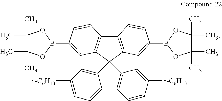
C1(C2(C3=CC=CC([n-C6H13])=C3)C3=C(C4=C2C=C(B2OC(C)(C)C(C)(C)O2)C=C4)C=CC(B2OC(C)(C)C(C)(C)O2)=C3)=CC([n-C6H13])=CC=C1
